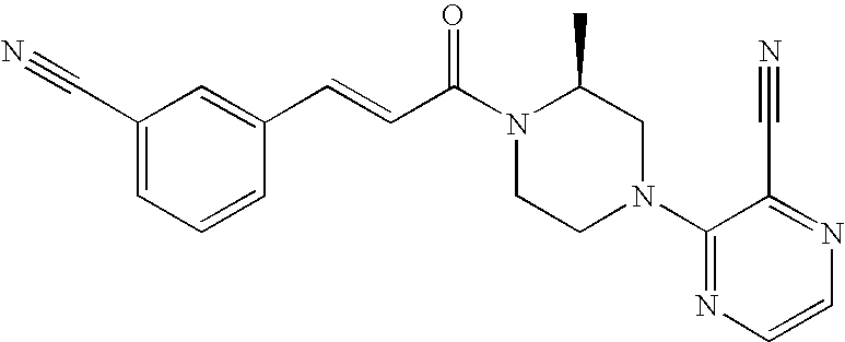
C1(C#N)=CC=CC(C=CC(N2CCN(C3=NC=CN=C3C#N)CC2C)=O)=C1
